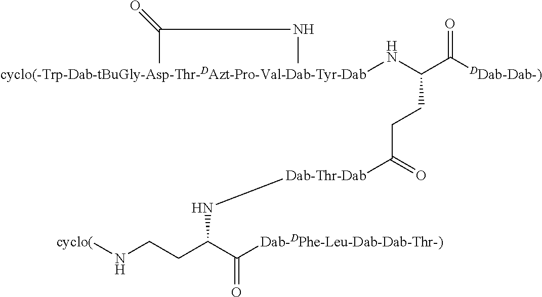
C(C)(NC)=O.[cyclo(-Trp-Dab-tBuGly-Asp-Thr-DAzt-Pro-Val-Dab-Tyr-Dab]NC(C([DDab-Dab-)])=O)CCC(=O)[Dab-Thr-Dab]NC(CCN[cyclo(])C([Dab-DPhe-Leu-Dab-Dab-Thr-)])=O
